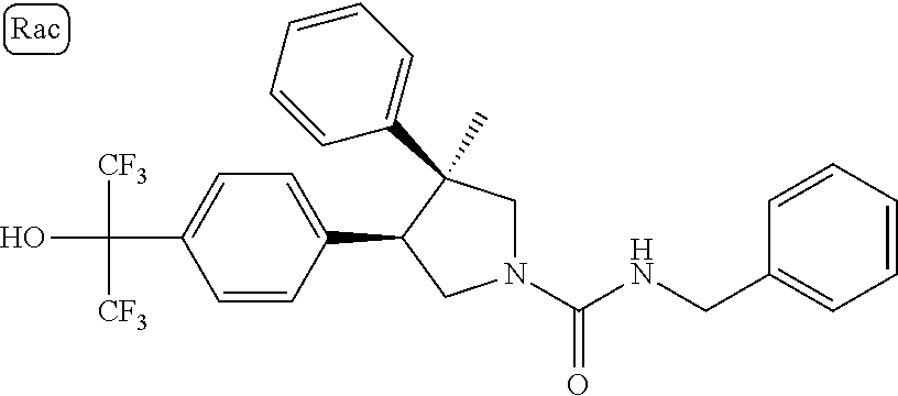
C(C1=CC=C(C2CN(C(NCC3=CC=CC=C3)=O)CC2(C)C2=CC=CC=C2)C=C1)(O)([CF3])[CF3]
